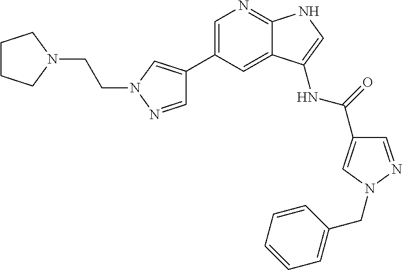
C1=C(C2=CN(CCN3CCCC3)N=C2)C=C2C(=N1)NC=C2NC(=O)C1=CN(CC2=CC=CC=C2)N=C1
